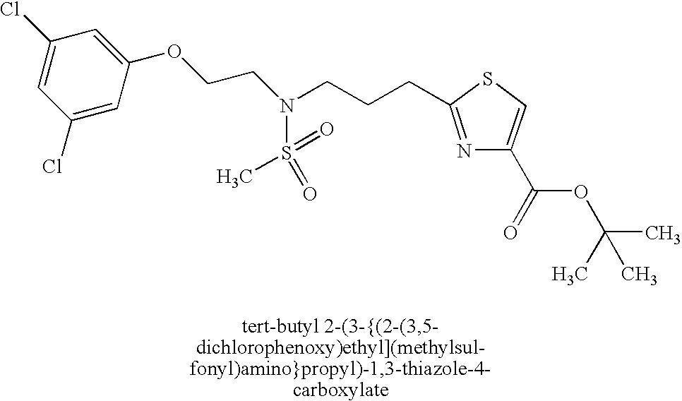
C1=C(Cl)C=C(OCCN(CCCC2=NC(C(=O)OC(C)(C)C)=CS2)S(=O)(=O)C)C=C1Cl
